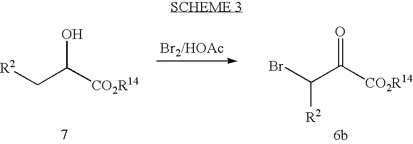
[Br2/HOAc].OC([CO2R14])C[R2].O=C([CO2R14])C(Br)[R2]
